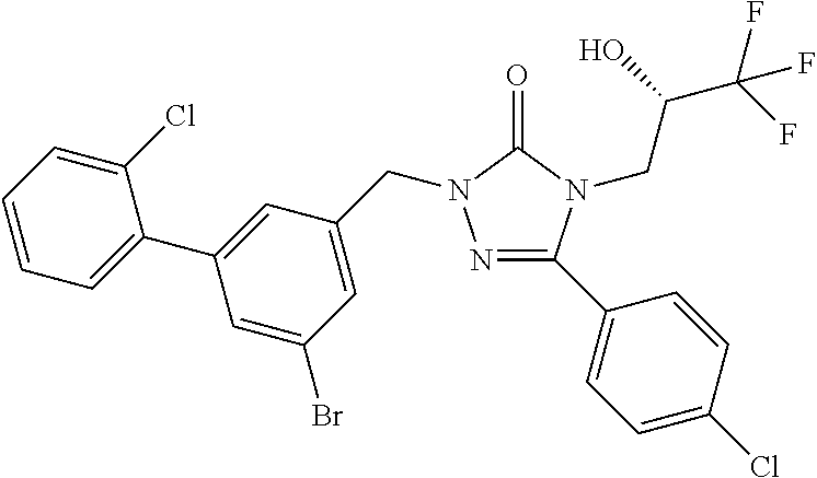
N1=C(C2=CC=C(Cl)C=C2)N(CC(C(F)(F)F)O)C(=O)N1CC1=CC(Br)=CC(C2=CC=CC=C2Cl)=C1
